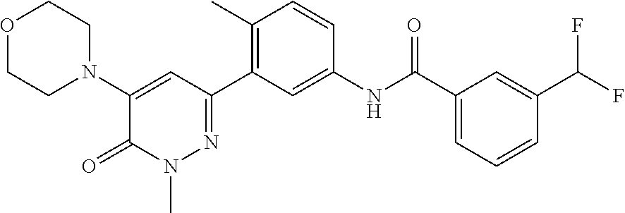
O1CCN(C2=CC(C3=C(C)C=CC(NC(C4=CC=CC(C(F)F)=C4)=O)=C3)=NN(C)C2=O)CC1
